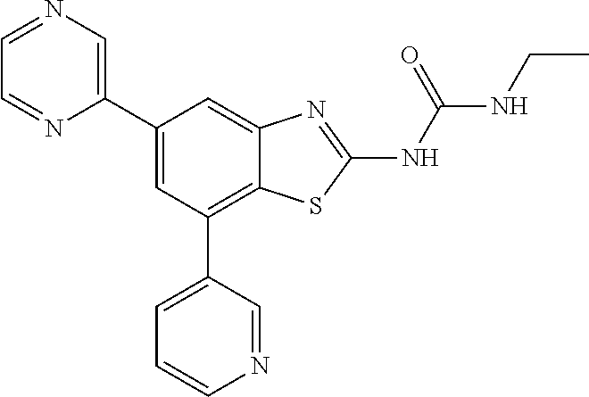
C1=NC=C(C2=CC(C3=CC=CN=C3)=C3C(=C2)N=C(NC(NCC)=O)S3)N=C1
